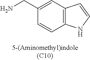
C1(CN)=CC2=C(C=C1)NC=C2
